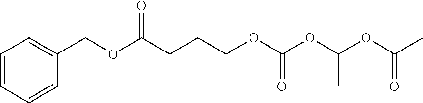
C1(COC(CCCOC(OC(OC(C)=O)C)=O)=O)=CC=CC=C1
